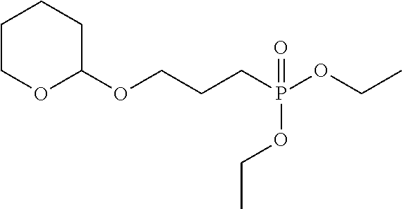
C1COC(OCCCP(OCC)(=O)OCC)CC1
